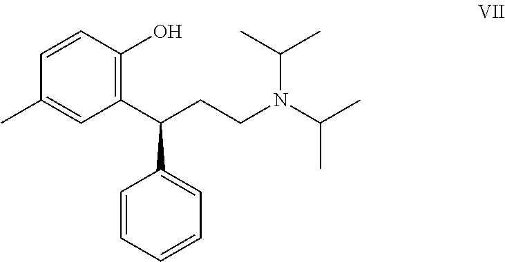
C1=CC(O)=C(C(CCN(C(C)C)C(C)C)C2=CC=CC=C2)C=C1C
